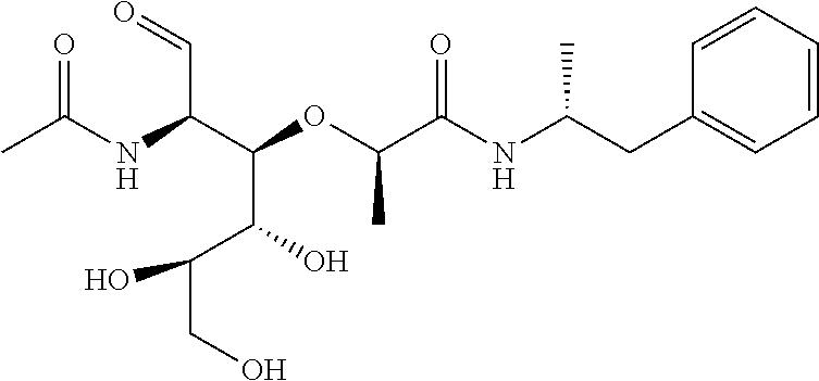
C(NC(C(OC(C(NC(CC1=CC=CC=C1)C)=O)C)C(C(CO)O)O)C=O)(C)=O
